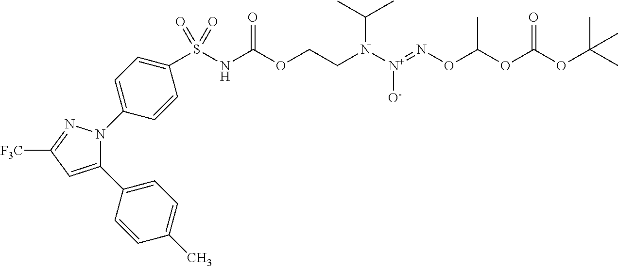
C1(C2=CC=C(C)C=C2)=CC([F3C])=NN1C1=CC=C(S(NC(OCCN([N+](=NOC(OC(OC(C)(C)C)=O)C)[O-])C(C)C)=O)(=O)=O)C=C1
